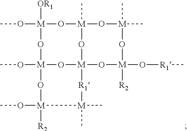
CO[M]1([OR1])O[M]2(C)O[M](C)(C)O[M](O[R1]C)([R2])O[M]3(O2)O[M](OC)(O1)O[M](OC)([R2])[M](C)(C)[R1]3
